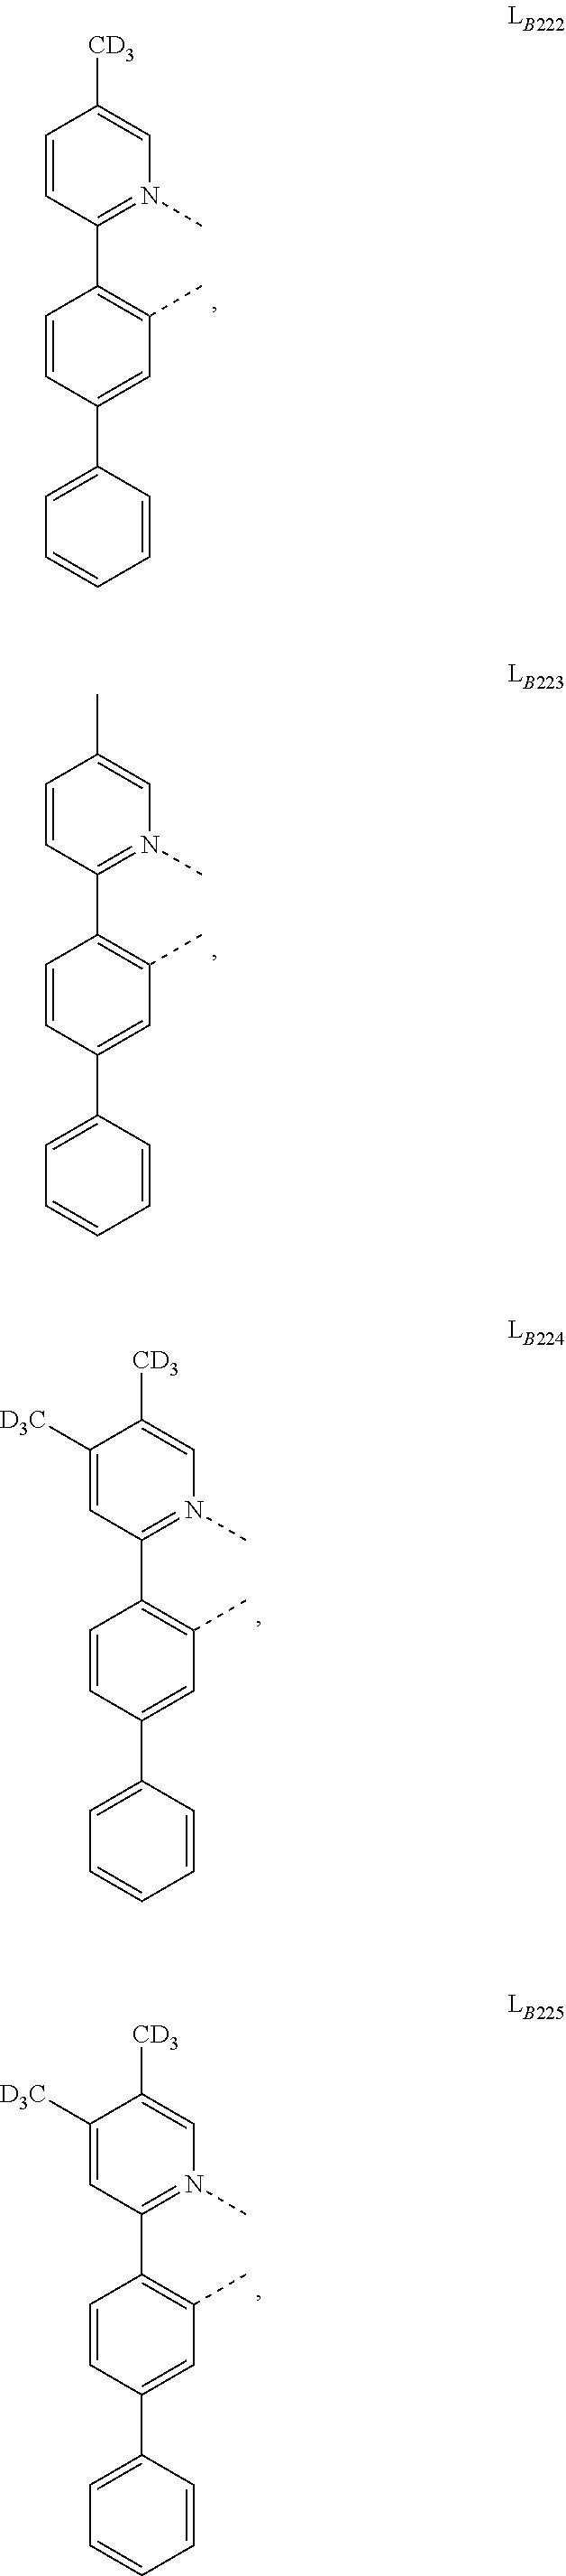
C1(C2=CC(C)=C(C3=N(C)C=C([CD3])C=C3)C=C2)=CC=CC=C1.C1(C2=CC(C)=C(C3=N(C)C=C(C)C=C3)C=C2)=CC=CC=C1.C1(C2=CC(C)=C(C3=N(C)C=C([CD3])C([D3C])=C3)C=C2)=CC=CC=C1.C1(C2=CC(C)=C(C3=N(C)C=C([CD3])C([D3C])=C3)C=C2)=CC=CC=C1
